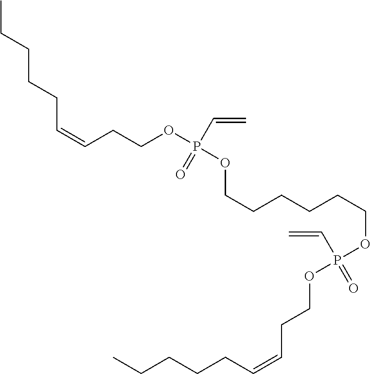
CCCCCC=CCCOP(OCCCCCCOP(OCCC=CCCCCC)(C=C)=O)(C=C)=O
